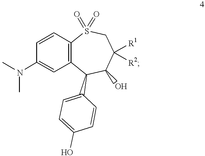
CN(C)C1=CC2=C(C=C1)S(=O)(=O)CC([R1])([R2])C(O)C2C1=CC=C(O)C=C1
